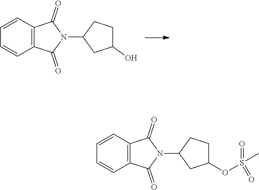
C1=CC=CC2=C1C(=O)N(C1CC(O)CC1)C2=O.C1=CC=CC2=C1C(=O)N(C1CC(OS(C)(=O)=O)CC1)C2=O
